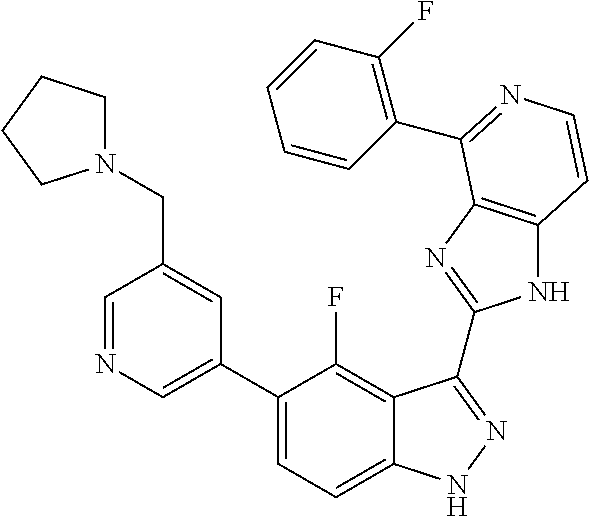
C1=C(C2=CC=C3C(=C2F)C(C2=NC4=C(N2)C=CN=C4C2=C(F)C=CC=C2)=NN3)C=C(CN2CCCC2)C=N1
